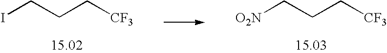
C(C[CF3])CI.C(C[CF3])C[O2N]
